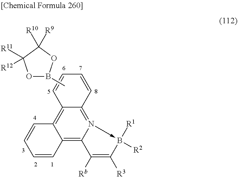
C12=C3C(=C4C([Rb])=C([R3])B([R2])([R1])-N4=C1C=CC=C2)C=CC=C3.CB1OC([R11])([R12])C([R10])([R9])O1
